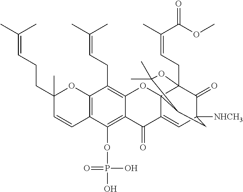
C12=C(OP(O)(=O)O)C3=C(C(CC=C(C)C)=C1OC14C(=CC5([NHCH3])C(=O)C1(CC=C(C)C(=O)OC)OC(C)(C)C4C5)C2=O)OC(C)(CCC=C(C)C)C=C3
